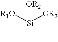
C[Si]([R1O])([OR3])[OR2]
